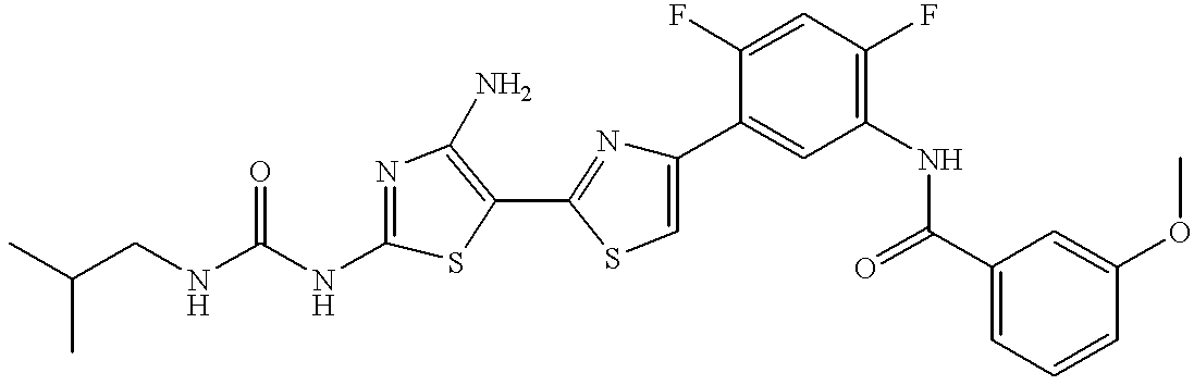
C(CNC(NC1=NC(N)=C(C2=NC(C3=CC(NC(C4=CC=CC(OC)=C4)=O)=C(F)C=C3F)=CS2)S1)=O)(C)C
